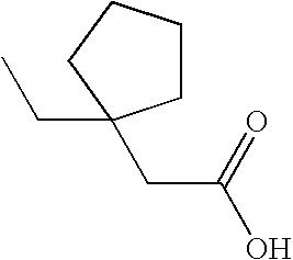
C1CCCC1(CC)CC(O)=O
